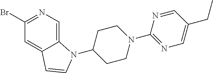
C12=CN=C(Br)C=C1C=CN2C1CCN(C2=NC=C(CC)C=N2)CC1
